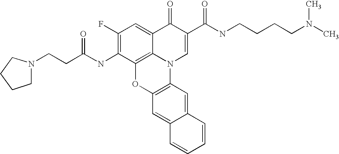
C1(F)=C(NC(CCN2CCCC2)=O)C2=C3C(=C1)C(=O)C(C(NCCCCN(C)C)=O)=CN3C1=C(O2)C=C2C(=C1)C=CC=C2
